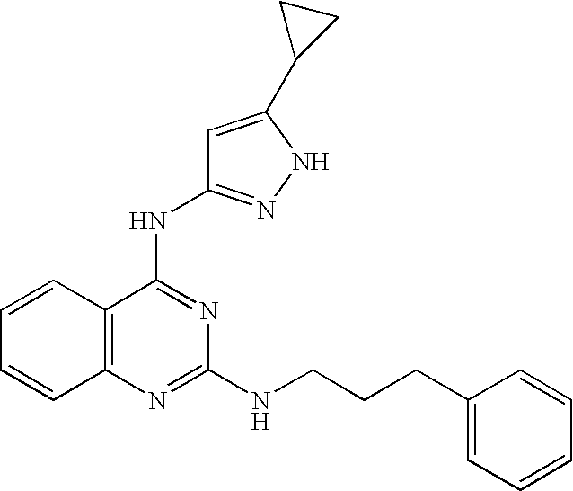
C1=CC2=C(C=C1)N=C(NCCCC1=CC=CC=C1)N=C2NC1=NNC(C2CC2)=C1
